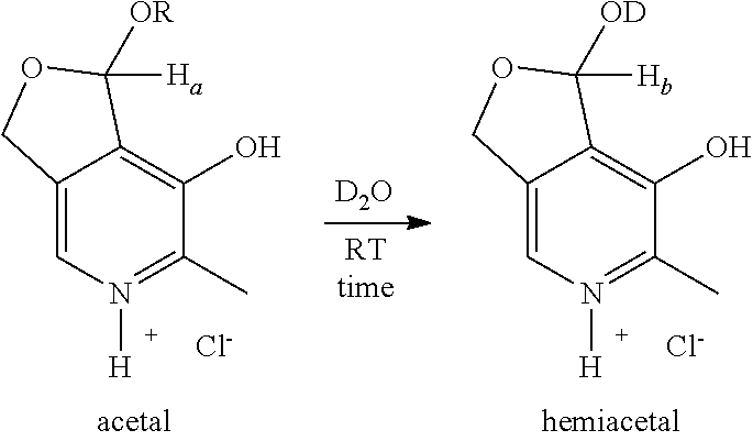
[D2O].C12=CN([H])=C(C)C(O)=C1C([Hb])([OD])OC2.[Cl-].C12=CN([H])=C(C)C(O)=C1C([Ha])([OR])OC2.[Cl-]
